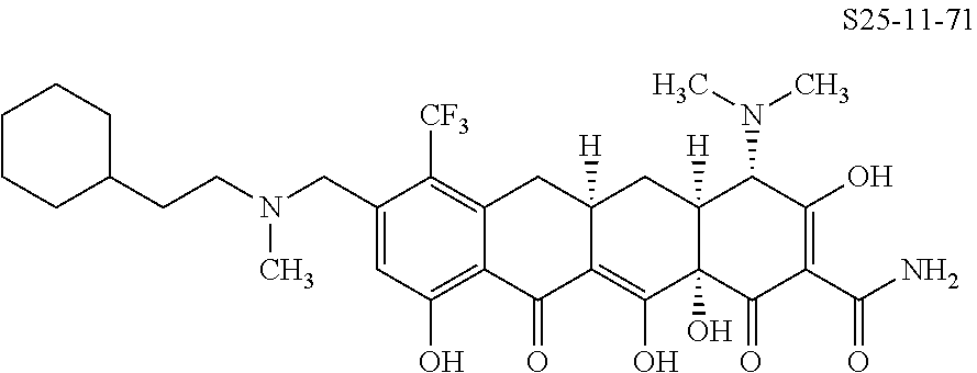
C(C1=CC(O)=C2C(=C1[CF3])CC1([H])C(=C(O)C3(O)C([H])(C1)C(N(C)C)C(O)=C(C(N)=O)C3=O)C2=O)N(C)CCC1CCCCC1
